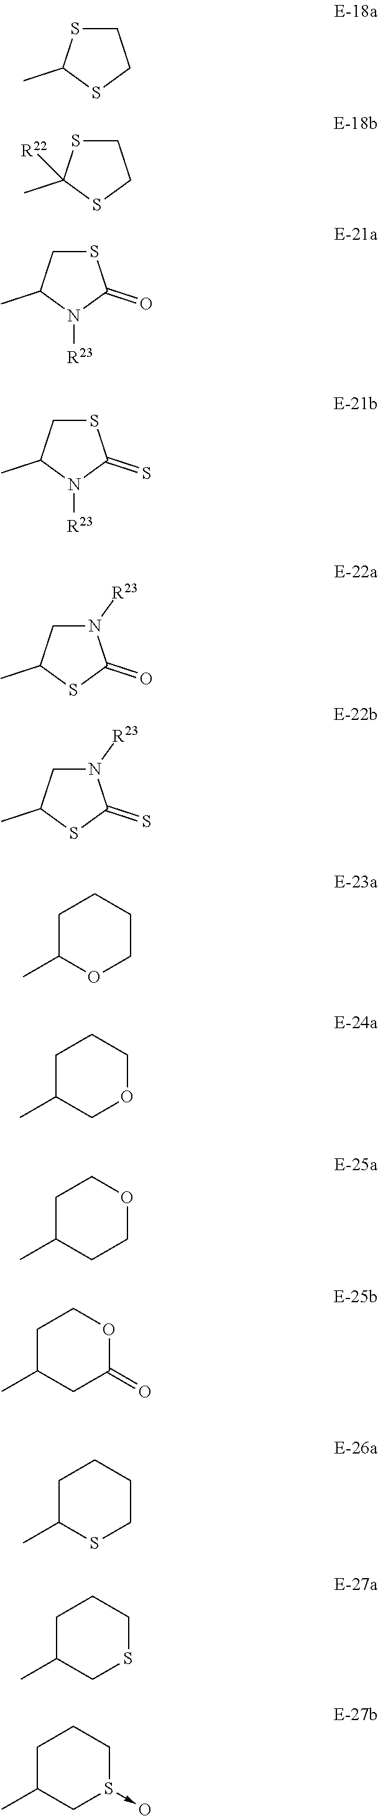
C1SC(C)SC1.C1SC(C)([R22])SC1.S1CC(C)N([R23])C1=O.S1CC(C)N([R23])C1=S.N1([R23])CC(C)SC1=O.N1([R23])CC(C)SC1=S.C1C(C)OCCC1.C1C(C)COCC1.C1C(C)CCOC1.C1C(C)CC(=O)OC1.C1C(C)SCCC1.C1C(C)CSCC1.C1C(C)CS(->O)CC1
